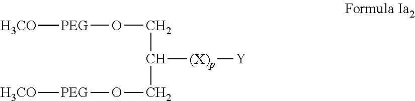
O(CC([(X)p][Y])CO[PEG][H3CO])[PEG][H3CO]
